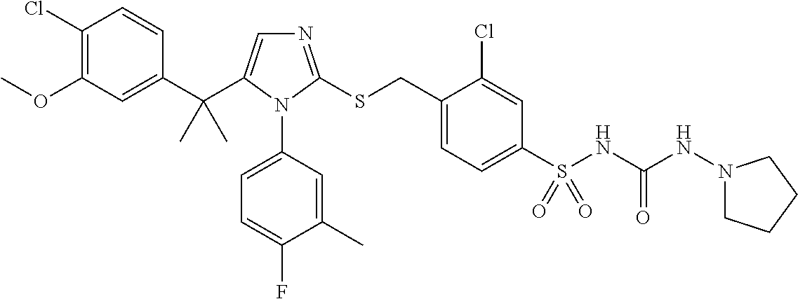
C1(Cl)=C(OC)C=C(C(C)(C)C2=CN=C(SCC3=CC=C(S(=O)(NC(NN4CCCC4)=O)=O)C=C3Cl)N2C2=CC=C(F)C(C)=C2)C=C1
